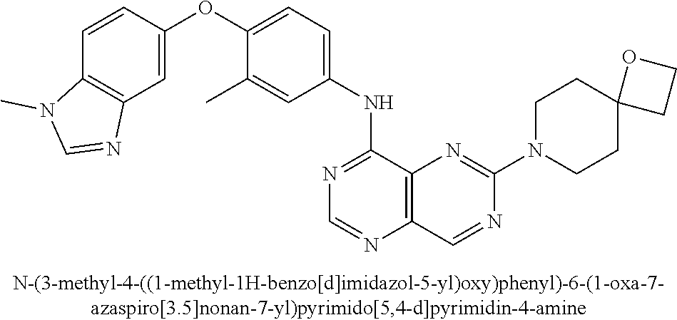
C1=CC(OC2=CC=C(NC3=NC=NC4=C3N=C(N3CCC5(CC3)CCO5)N=C4)C=C2C)=CC2=C1N(C)C=N2
